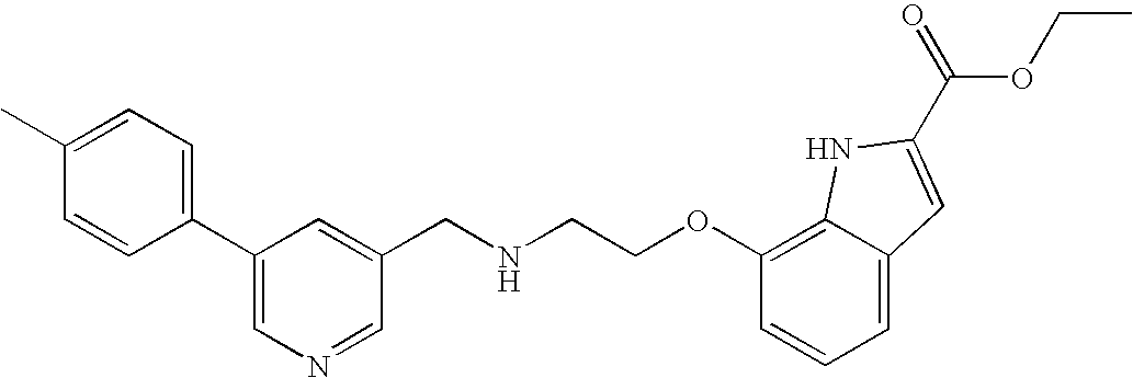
C1=CC(C2=CN=CC(CNCCOC3=C4C(=CC=C3)C=C(C(OCC)=O)N4)=C2)=CC=C1C
